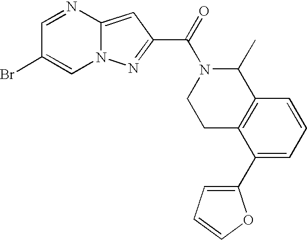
N12C(=CC(C(=O)N3CCC4=C(C3C)C=CC=C4C3=CC=CO3)=N1)N=CC(Br)=C2
